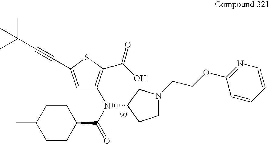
C1(C)CCC(C(=O)N(C2=C(C(=O)O)SC(C#CC(C)(C)C)=C2)C2CCN(CCOC3=NC=CC=C3)C2)CC1
